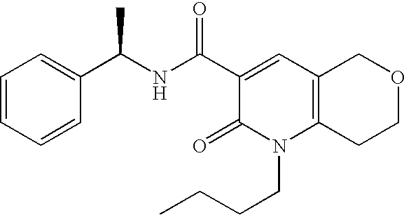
C(NC(C1=CC2=C(N(CCCC)C1=O)CCOC2)=O)(C1=CC=CC=C1)C
